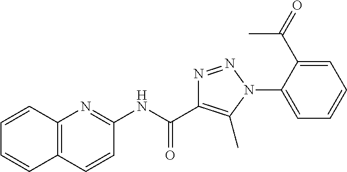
C1(NC(C2=C(C)N(C3=CC=CC=C3C(C)=O)N=N2)=O)=NC2=C(C=C1)C=CC=C2
